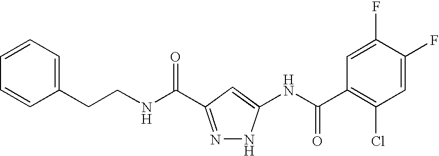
N(C(=O)C1=NNC(NC(C2=C(Cl)C=C(F)C(F)=C2)=O)=C1)CCC1=CC=CC=C1
